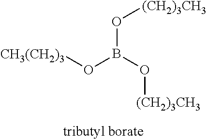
[CH3(CH2)3]OB(O[(CH2)3CH3])O[(CH2)3CH3]
